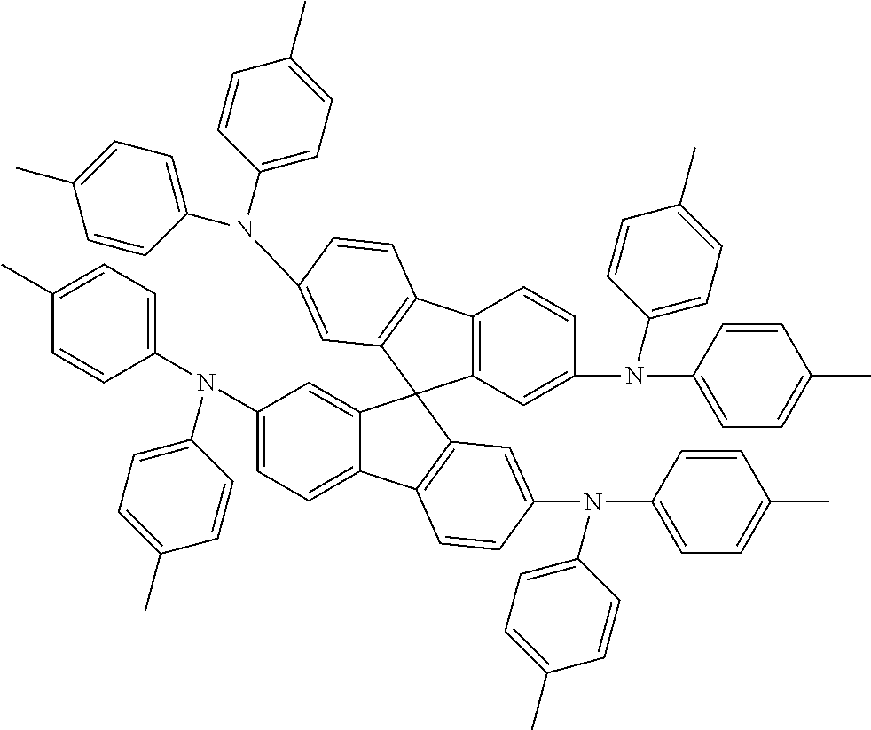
C12=C(C=C(N(C3=CC=C(C)C=C3)C3=CC=C(C)C=C3)C=C1)C1(C3=C2C=CC(N(C2=CC=C(C)C=C2)C2=CC=C(C)C=C2)=C3)C2=CC(N(C3=CC=C(C)C=C3)C3=CC=C(C)C=C3)=CC=C2C2=C1C=C(N(C1=CC=C(C)C=C1)C1=CC=C(C)C=C1)C=C2
